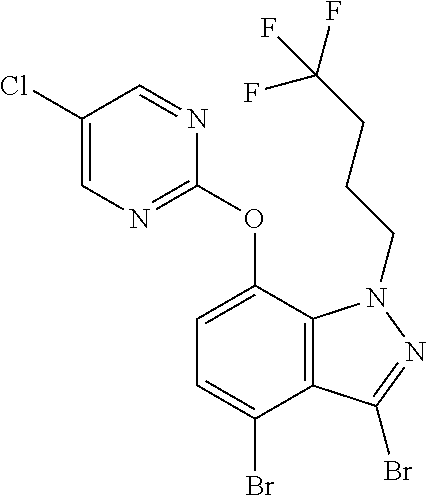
C1(Cl)=CN=C(OC2=CC=C(Br)C3=C2N(CCCC(F)(F)F)N=C3Br)N=C1
